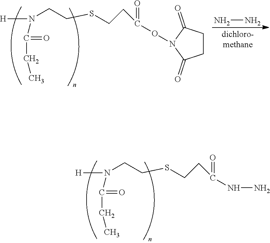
[H]N(CCSCCC(=O)ON1C(=O)CCC1=O)C(=O)CC.NN.[H]N(CCSCCC(=O)NN)C(=O)CC
